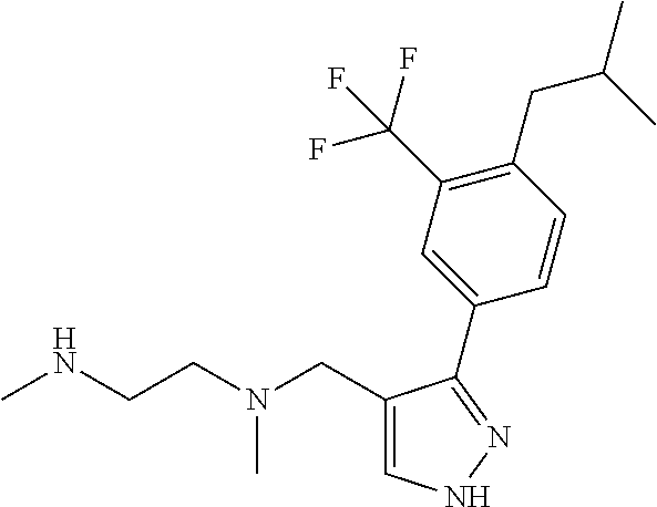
C1(CN(CCNC)C)=CNN=C1C1=CC(C(F)(F)F)=C(CC(C)C)C=C1
